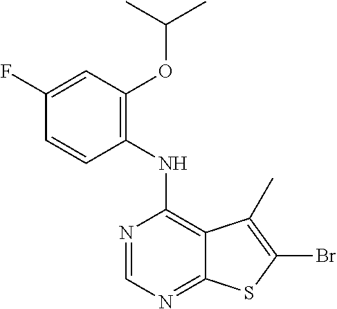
C1(NC2=C3C(=NC=N2)SC(Br)=C3C)=C(OC(C)C)C=C(F)C=C1
